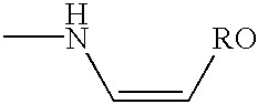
CNC=C[RO]
